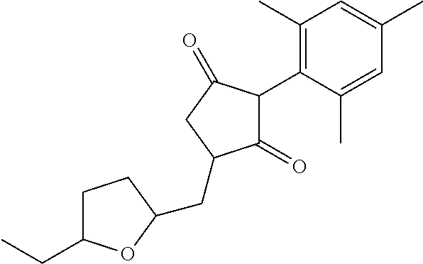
C1(=O)C(C2=C(C)C=C(C)C=C2C)C(=O)CC1CC1OC(CC)CC1
